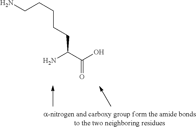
C(C(C(O)=O)N)CCCCN
